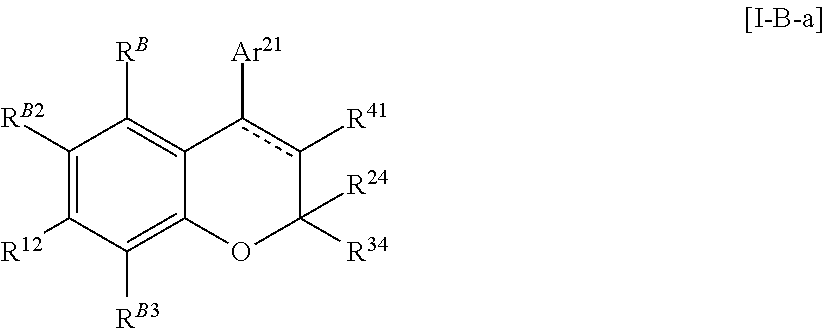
C1([RB3])=C2C(=C([RB])C([RB2])=C1[R12])c([Ar21])c([R41])C([R34])([R24])O2
